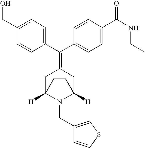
C1C2([H])N(CC3=CSC=C3)C([H])(CC1=C(C1=CC=C(CO)C=C1)C1=CC=C(C(NCC)=O)C=C1)CC2
